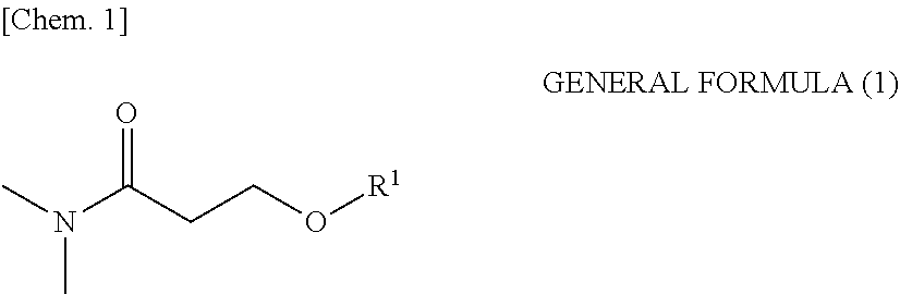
O=C(CCO[R1])N(C)C
